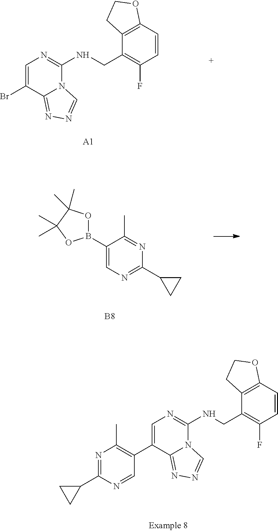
C1(B2OC(C)(C)C(C)(C)O2)=CN=C(C2CC2)N=C1C.[B8].BrC1=CN=C(NCC2=C(F)C=CC3=C2CCO3)N2C1=NN=C2.[A1].C1(C2=C(C)N=C(C3CC3)N=C2)=CN=C(NCC2=C(F)C=CC3=C2CCO3)N2C1=NN=C2
